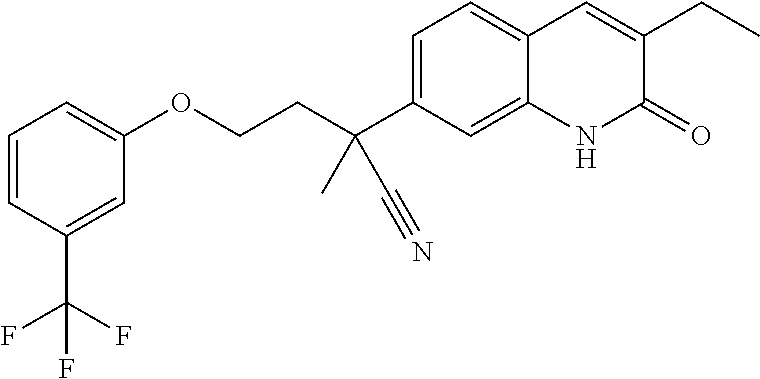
C(COC1=CC=CC(C(F)(F)F)=C1)C(C1=CC=C2C(=C1)NC(=O)C(CC)=C2)(C)C#N
